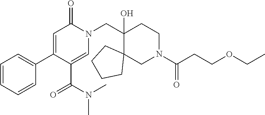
C1=CC=CC(C2=CC(=O)N(CC3(O)CCN(C(CCOCC)=O)CC34CCCC4)C=C2C(N(C)C)=O)=C1
